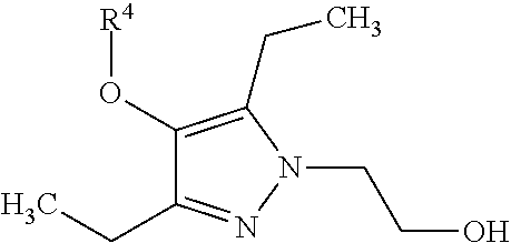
[R4]OC1=C(CC)N(CCO)N=C1CC
